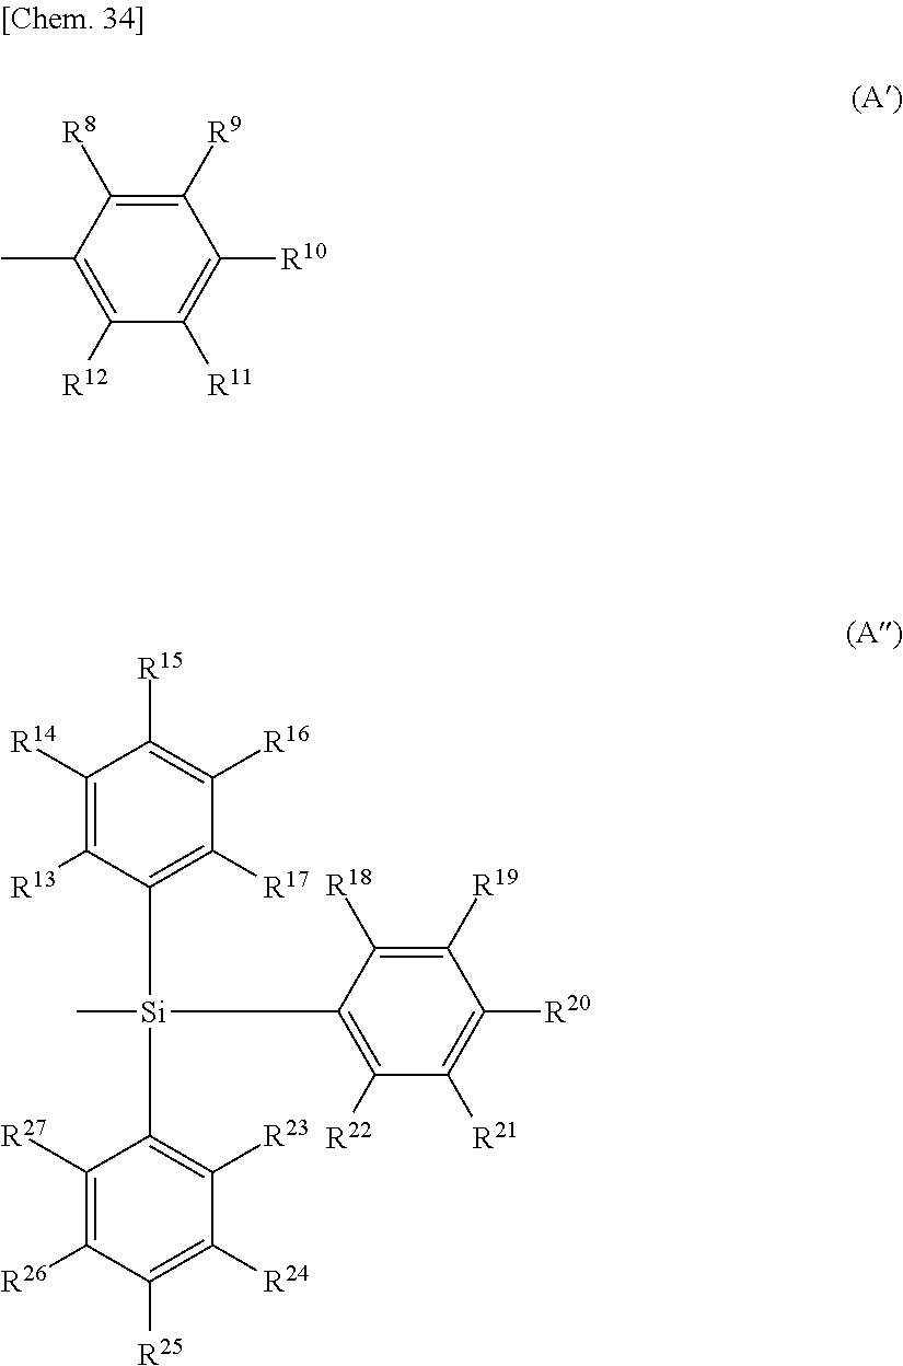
C1([R9])=C([R8])C(C)=C([R12])C([R11])=C1[R10].C1([R14])=C([R13])C([Si](C2=C([R23])C([R24])=C([R25])C([R26])=C2[R27])(C)C2=C([R22])C([R21])=C([R20])C([R19])=C2[R18])=C([R17])C([R16])=C1[R15]
